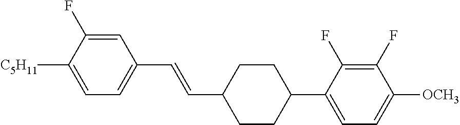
C1=C(F)C([C5H11])=CC=C1C=CC1CCC(C2=CC=C([OCH3])C(F)=C2F)CC1
